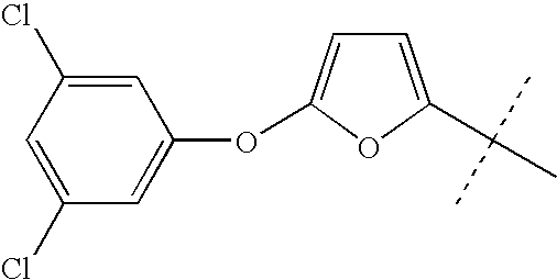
C1=C(C(C)(C)C)OC(OC2=CC(Cl)=CC(Cl)=C2)=C1
